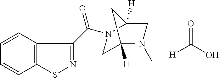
[H]C(=O)O.C1C2([H])N(C)CC([H])(C2)N1C(=O)C1=NSC2=C1C=CC=C2
